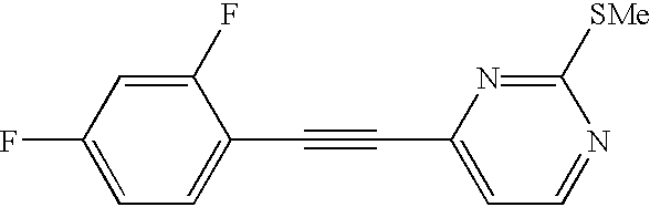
FC1=CC=C(C#CC2=CC=NC([SMe])=N2)C(F)=C1
